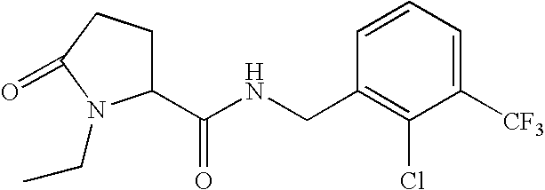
C1(C(NCC2=C(Cl)C([CF3])=CC=C2)=O)CCC(=O)N1CC
